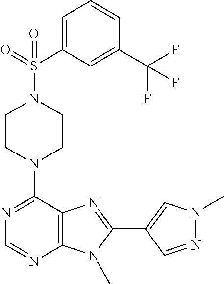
C1CN(C2=NC=NC3=C2N=C(C2=CN(C)N=C2)N3C)CCN1S(C1=CC=CC(C(F)(F)F)=C1)(=O)=O
